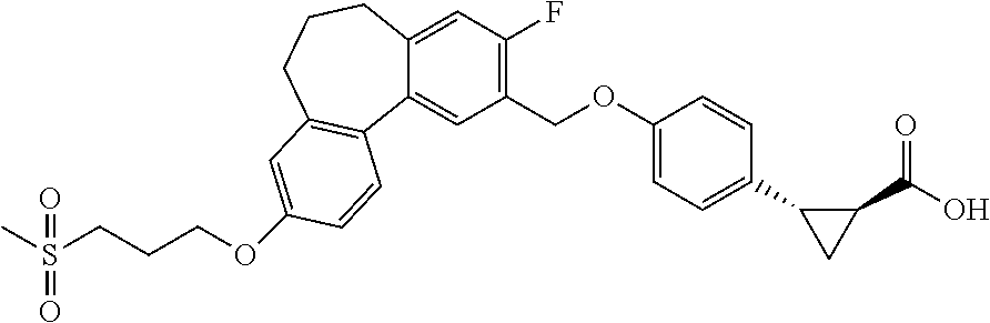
C12=CC(F)=C(COC3=CC=C(C4CC4C(O)=O)C=C3)C=C1C1=C(CCC2)C=C(OCCCS(C)(=O)=O)C=C1
